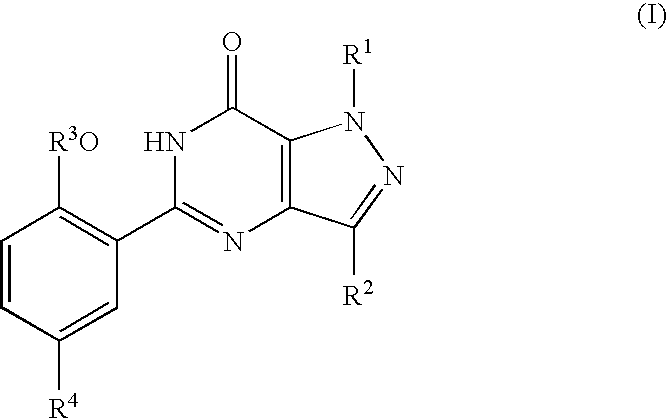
C1([R4])=CC(C2=NC3=C(C(=O)N2)N([R1])N=C3[R2])=C([R3O])C=C1
